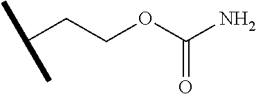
C(CCOC(=O)N)(C)C
